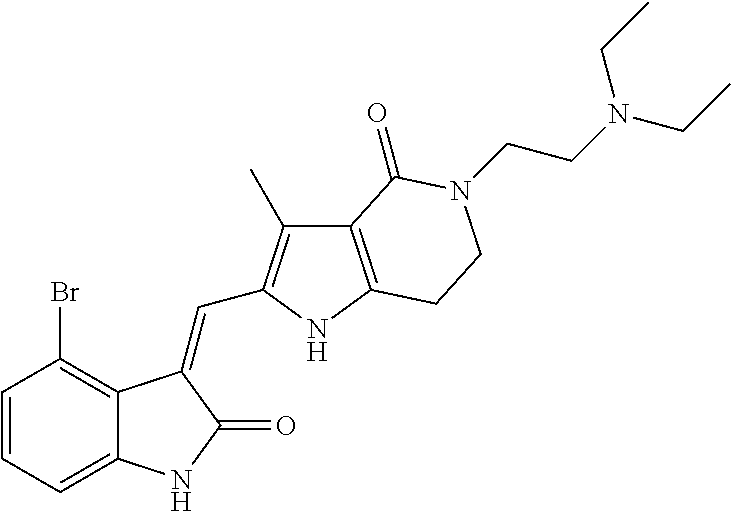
C1=CC=C2C(=C1Br)C(=CC1=C(C)C3=C(N1)CCN(CCN(CC)CC)C3=O)C(=O)N2
